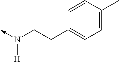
N(CCC1=CC=C(C)C=C1)([H])->C
